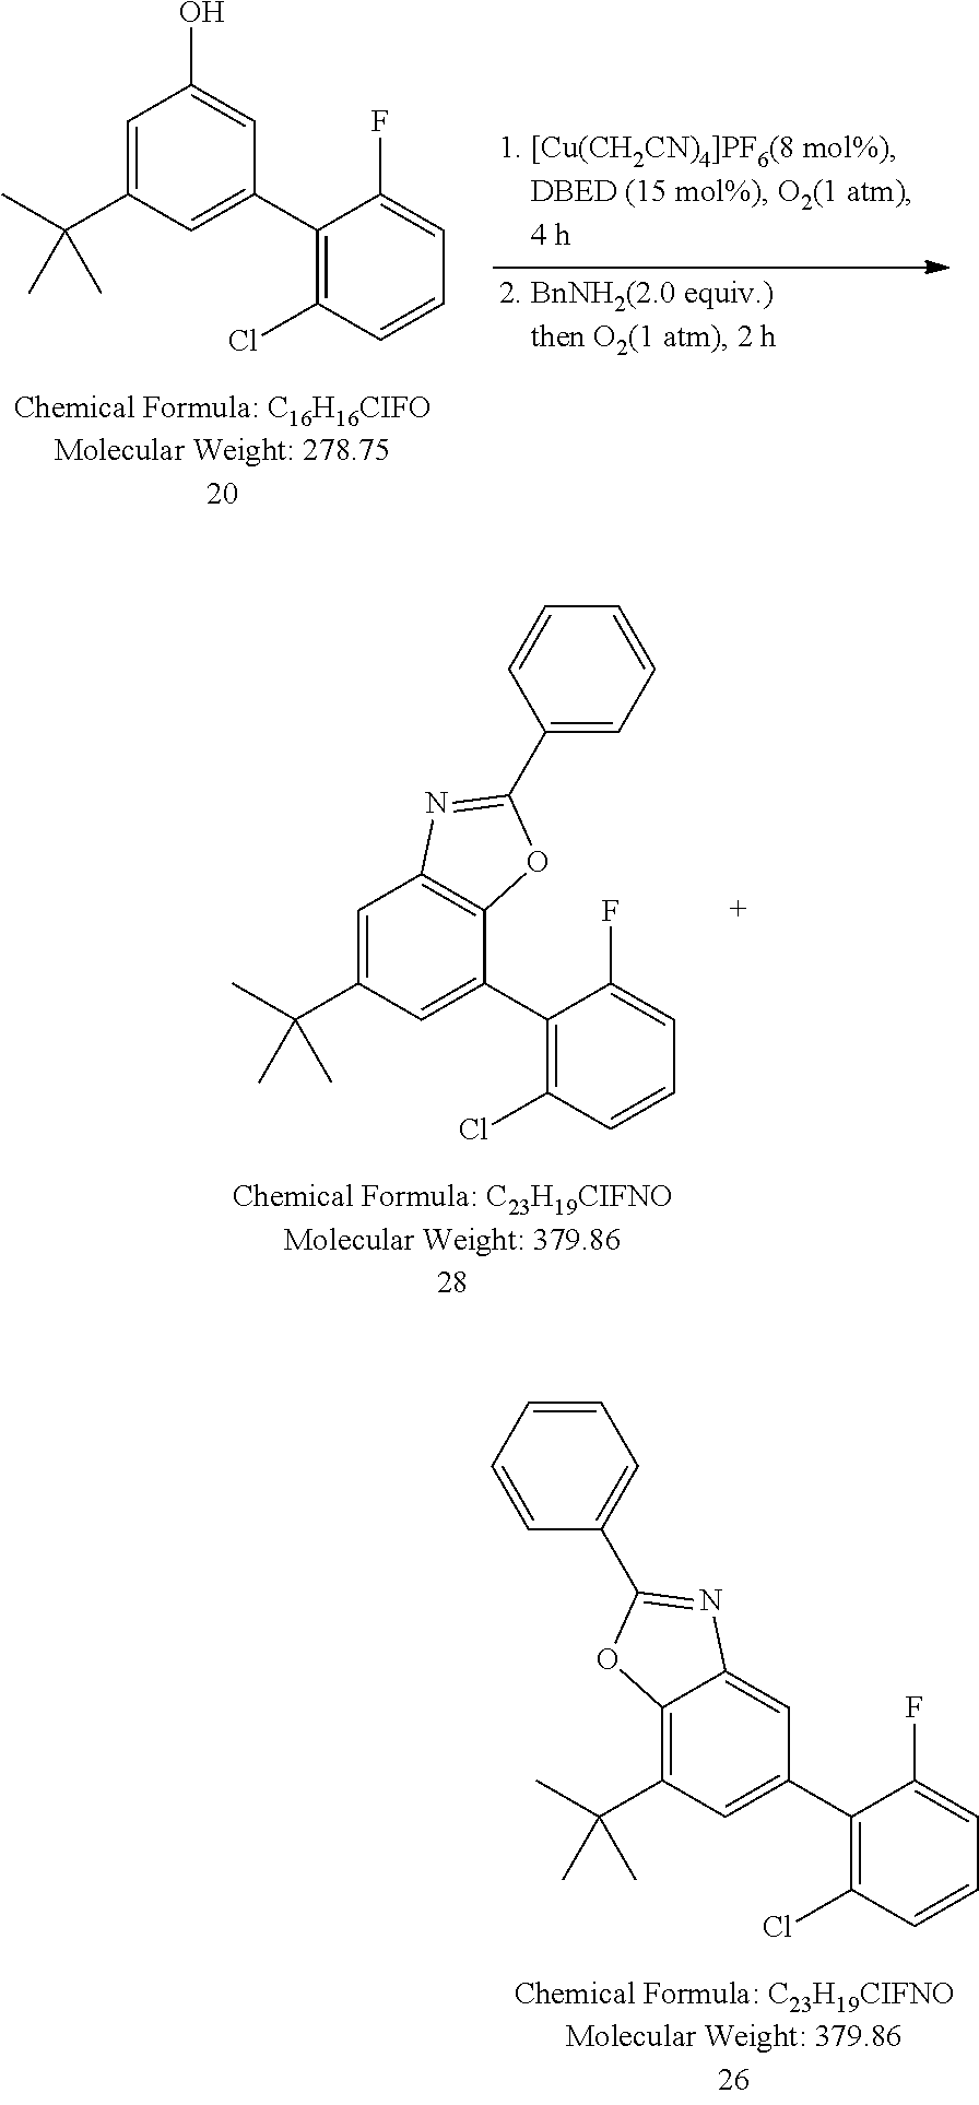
C1=C(C(C)(C)C)C=C(C2=C(Cl)C=CC=C2F)C=C1O.C1=C(C(C)(C)C)C=C(C2=C(Cl)C=CC=C2F)C2=C1N=C(C1=CC=CC=C1)O2.C12=C(C(C)(C)C)C=C(C3=C(Cl)C=CC=C3F)C=C1N=C(C1=CC=CC=C1)O2
